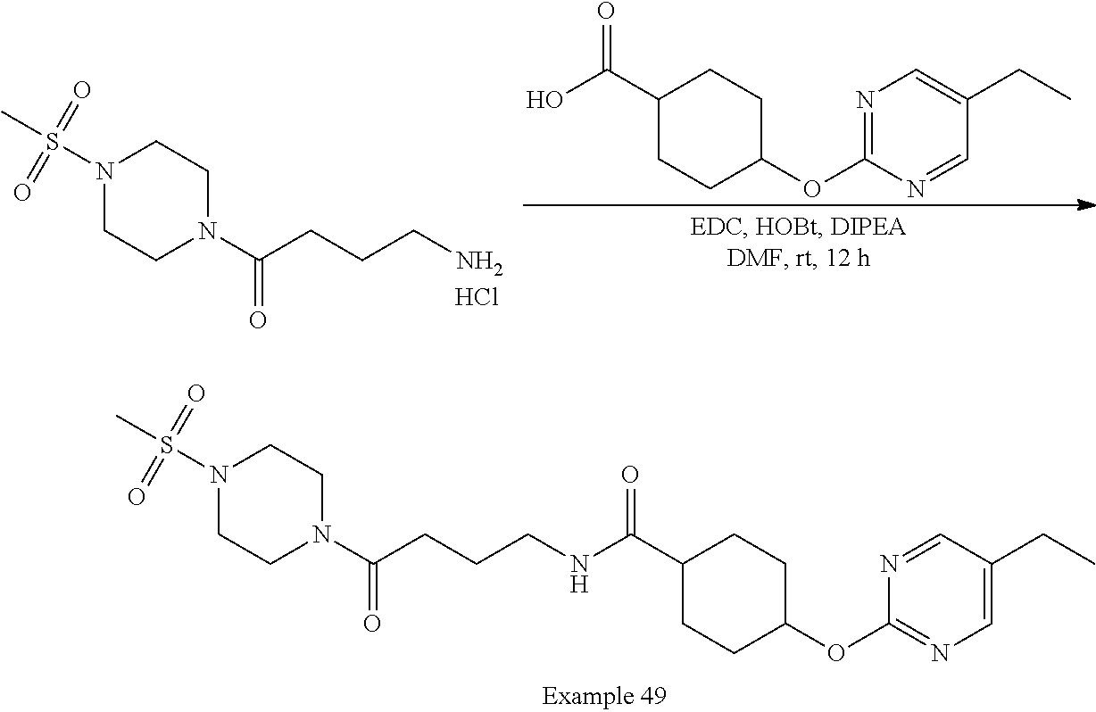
NCCCC(N1CCN(S(C)(=O)=O)CC1)=O.Cl.N1=C(OC2CCC(C(O)=O)CC2)N=CC(CC)=C1.N(CCCC(N1CCN(S(C)(=O)=O)CC1)=O)C(C1CCC(OC2=NC=C(CC)C=N2)CC1)=O
